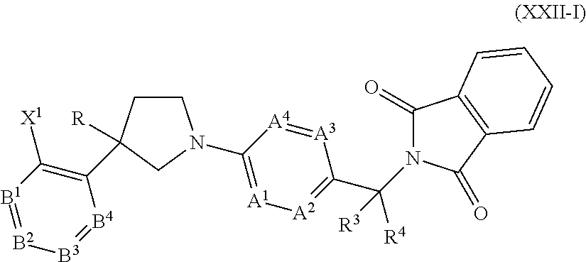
C1CC([R])(C2=C([X1])[B1]=[B2][B3]=[B4]2)CN1C1=[A1][A2]=C(C([R4])([R3])N2C(=O)C3=C(C2=O)C=CC=C3)[A3]=[A4]1
